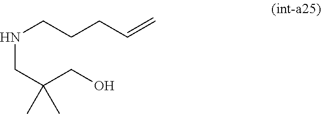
N(CCCC=C)CC(CO)(C)C
